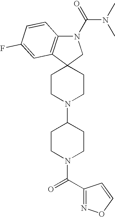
C1CN(C2CCN(C(C3=NOC=C3)=O)CC2)CCC12CN(C(N(C)C)=O)C1=C2C=C(F)C=C1
